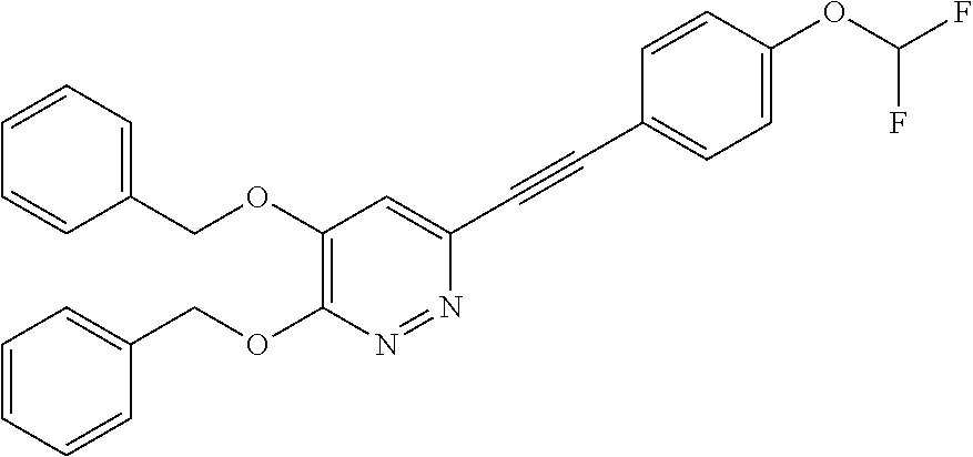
C1(COC2=C(OCC3=CC=CC=C3)N=NC(C#CC3=CC=C(OC(F)F)C=C3)=C2)=CC=CC=C1
